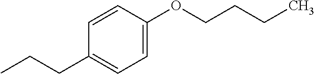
CCCC1=CC=C(OCCCC)C=C1
